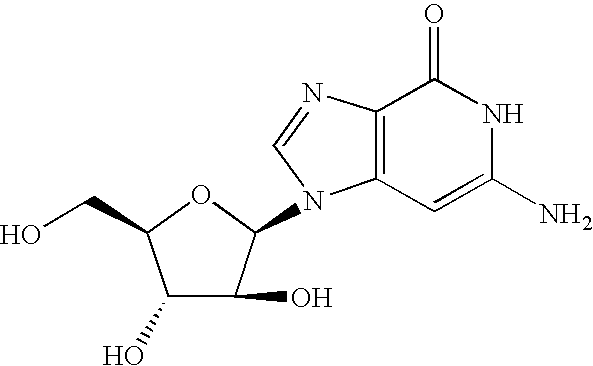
C1(O)C(O)C(N2C3=C(N=C2)C(=O)NC(N)=C3)OC1CO
